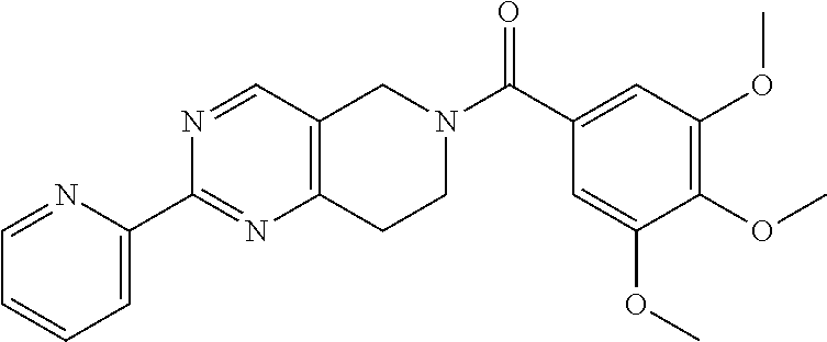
C1=NC(C2=NC3=C(C=N2)CN(C(C2=CC(OC)=C(OC)C(OC)=C2)=O)CC3)=CC=C1
